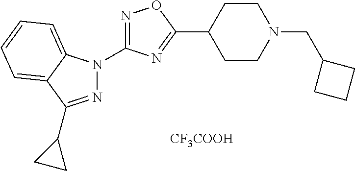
N1=C(N2N=C(C3CC3)C3=CC=CC=C23)N=C(C2CCN(CC3CCC3)CC2)O1.[CF3COOH]
